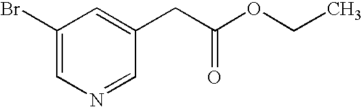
C1(Br)=CN=CC(CC(OCC)=O)=C1
